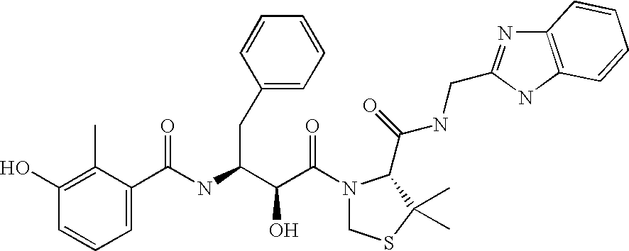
C1(O)=C(C)C(C(NC(C(C(=O)N2CSC(C)(C)C2C(NCC2=NC3=C(N2)C=CC=C3)=O)O)CC2=CC=CC=C2)=O)=CC=C1
